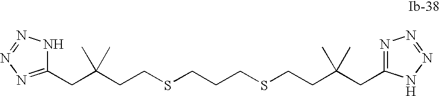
N1=C(CC(CCSCCCSCCC(CC2=NN=NN2)(C)C)(C)C)NN=N1
